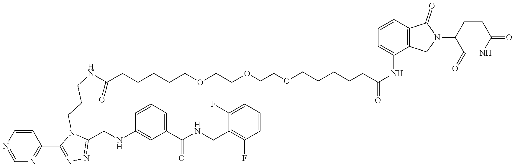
C(COCCCCCC(NC1=CC=CC2=C1CN(C1C(=O)NC(=O)CC1)C2=O)=O)OCCOCCCCCC(NCCCN1C(CNC2=CC(C(NCC3=C(F)C=CC=C3F)=O)=CC=C2)=NN=C1C1=NC=NC=C1)=O
